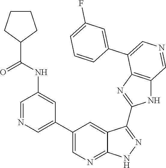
C1=NC=C(C2=CN=C3C(=C2)C(C2=NC4=C(N2)C=NC=C4C2=CC(F)=CC=C2)=NN3)C=C1NC(C1CCCC1)=O
